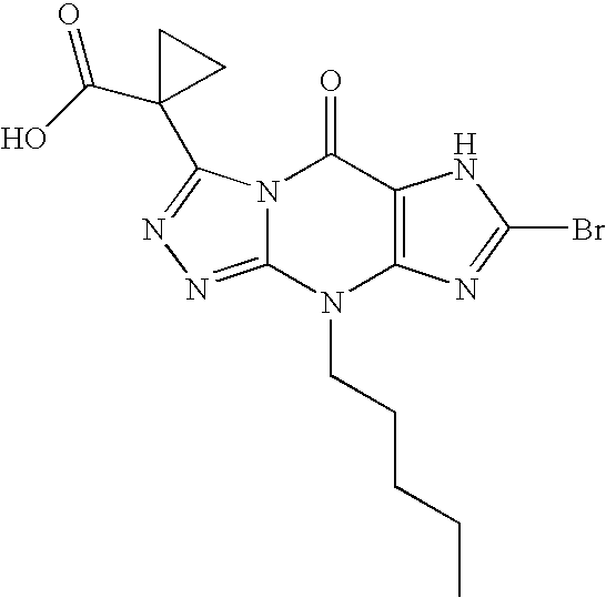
N12C(=NN=C1C1(C(O)=O)CC1)N(CCCCC)C1=C(C2=O)NC(Br)=N1
